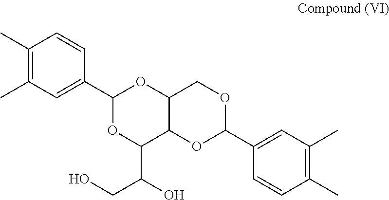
C1(C2=CC(C)=C(C)C=C2)OC(C(O)CO)C2C(O1)COC(C1=CC(C)=C(C)C=C1)O2
